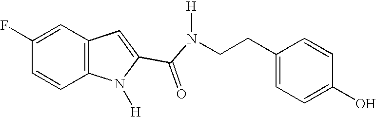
C1=C(F)C=CC2=C1C=C(C(N([H])CCC1=CC=C(O)C=C1)=O)N2[H]
